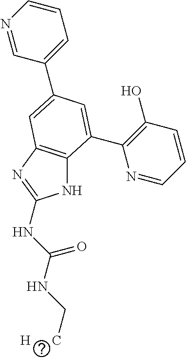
N1=CC(C2=CC3=C(NC(NC(NC[H      C])=O)=N3)C(C3=C(O)C=CC=N3)=C2)=CC=C1
